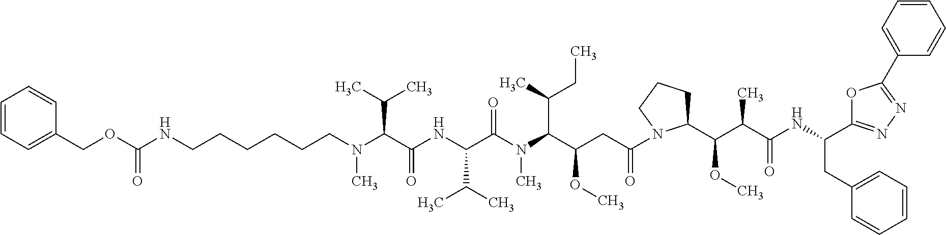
N(C(C(N(C(C(CC(N1C(C(C(C(NC(C2=NN=C(C3=CC=CC=C3)O2)CC2=CC=CC=C2)=O)C)OC)CCC1)=O)OC)C(C)CC)C)=O)C(C)C)C(C(N(CCCCCCNC(=O)OCC1=CC=CC=C1)C)C(C)C)=O
